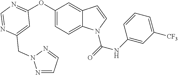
C1=C(CN2N=CC=N2)N=CN=C1OC1=CC=C2C(=C1)C=CN2C(=O)NC1=CC([CF3])=CC=C1
